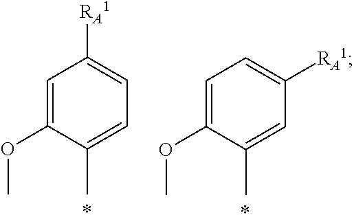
C1=C(OC)C(C)=CC=C1[RA1].C1=C(OC)C(C)=CC([RA1])=C1
